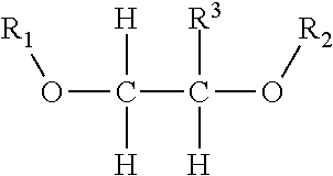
O(C(C([R3])([H])O[R2])([H])[H])[R1]
